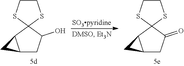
C12(C3CC3CC1O)SCCS2.C12(C3CC3CC1=O)SCCS2
